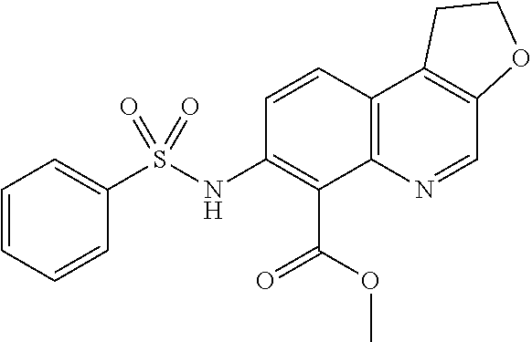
C1=CC=CC(S(NC2=C(C(=O)OC)C3=C(C=C2)C2=C(C=N3)OCC2)(=O)=O)=C1
